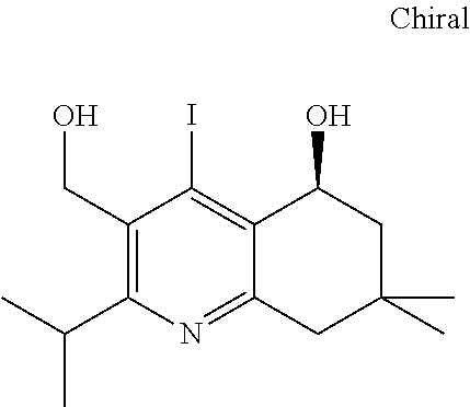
C1(CO)=C(C(C)C)N=C2C(=C1I)C(O)CC(C)(C)C2
